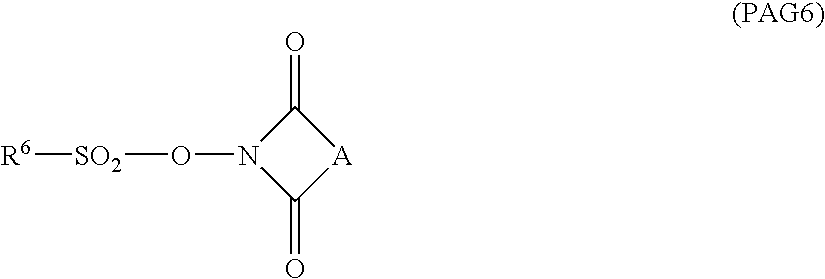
C1(=O)N(O[SO2][R6])C(=O)[A]1
